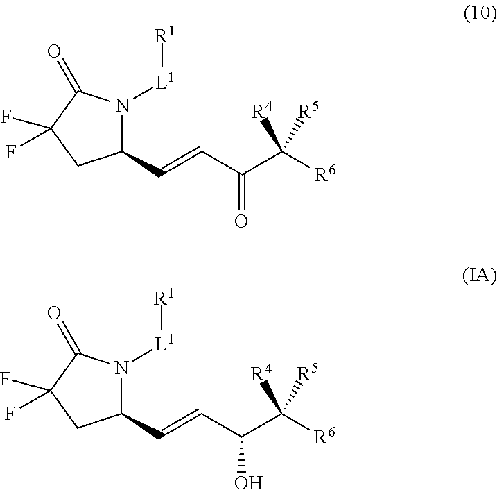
C1(C=CC(C([R6])([R4])[R5])=O)N([L1][R1])C(=O)C(F)(F)C1.C1(C=CC(C([R6])([R4])[R5])O)N([L1][R1])C(=O)C(F)(F)C1
